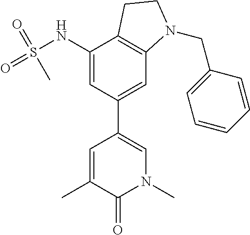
C1=C(NS(=O)(=O)C)C2=C(C=C1C1=CN(C)C(=O)C(C)=C1)N(CC1=CC=CC=C1)CC2
